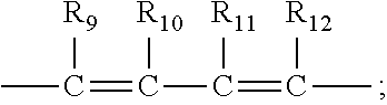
CC([R9])=C(C(=C([R12])C)[R11])[R10]
